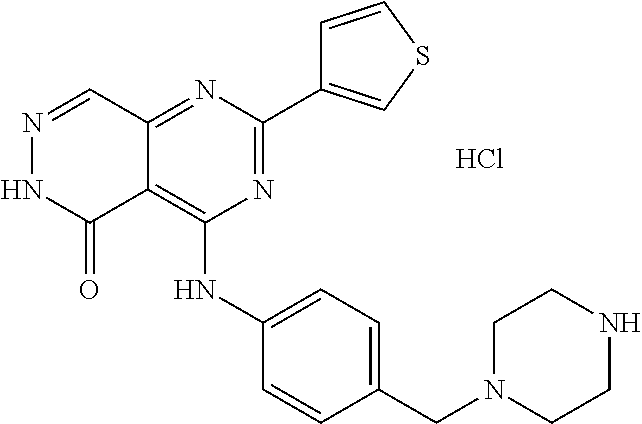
N1=CC2=NC(C3=CSC=C3)=NC(NC3=CC=C(CN4CCNCC4)C=C3)=C2C(=O)N1.Cl
